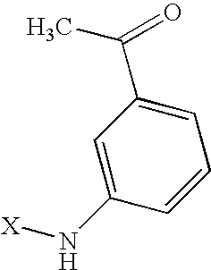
C1=C(C(C)=O)C=C(N[X])C=C1
